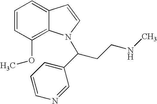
C1=CC(OC)=C2C(=C1)C=CN2C(CCNC)C1=CC=CN=C1
